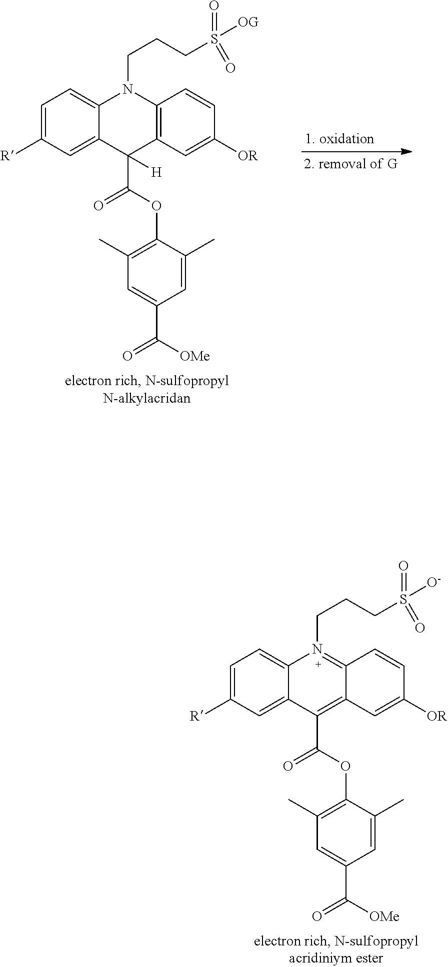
C1=C([R])C=C2C(=C1)N(CCCS([O-])(=O)=O)=C1C(=C2C(OC2=C(C)C=C(C([OMe])=O)C=C2C)=O)C=C([OR])C=C1.C1=C([R])C=C2C(=C1)N(CCCS([OG])(=O)=O)C1=C(C2(C(OC2=C(C)C=C(C([OMe])=O)C=C2C)=O)[H])C=C([OR])C=C1
